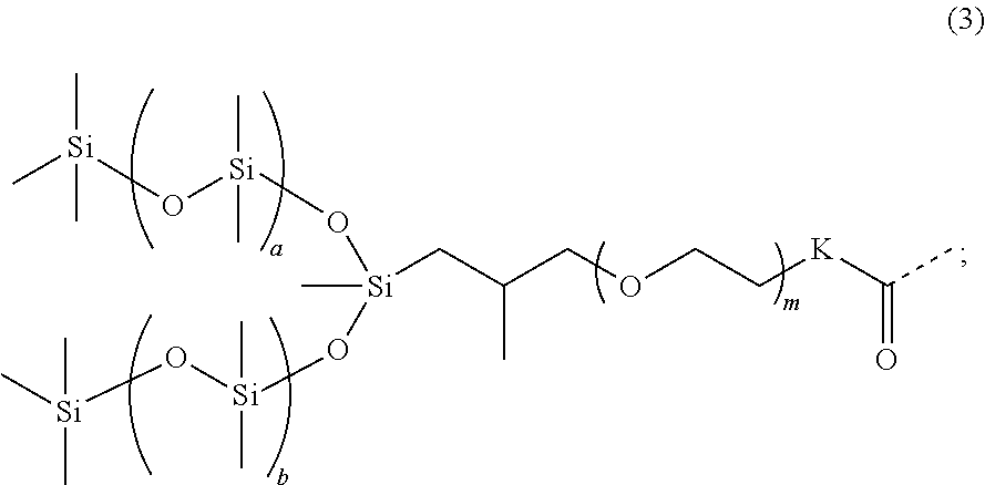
C[Si](O[Si](O[Si](O[Si](C)(C)O[Si](C)(C)C)(C)CC(C)COCC[K]C(C)=O)(C)C)(C)C
